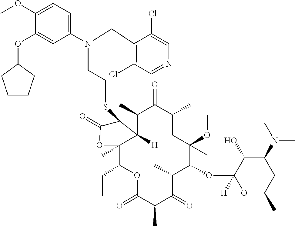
C12([H])C(C)C(=O)C(C)CC(OC)(C)C(OC3([H])OC(C)CC(N(C)C)C3O)C(C)C(=O)C(C)C(=O)OC(CC)C1(C)OC(=O)C2SCCN(CC1=C(Cl)C=NC=C1Cl)C1=CC=C(OC)C(OC2CCCC2)=C1
